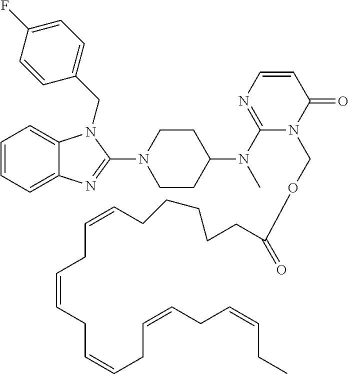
C1=CC=C2C(=C1)N(CC1=CC=C(F)C=C1)C(N1CCC(N(C3=NC=CC(=O)N3COC(=O)CCCCCC=CCC=CCC=CCC=CCC=CCC)C)CC1)=N2
